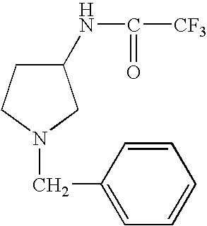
C1(NC([CF3])=O)CCN(CC2=CC=CC=C2)C1
